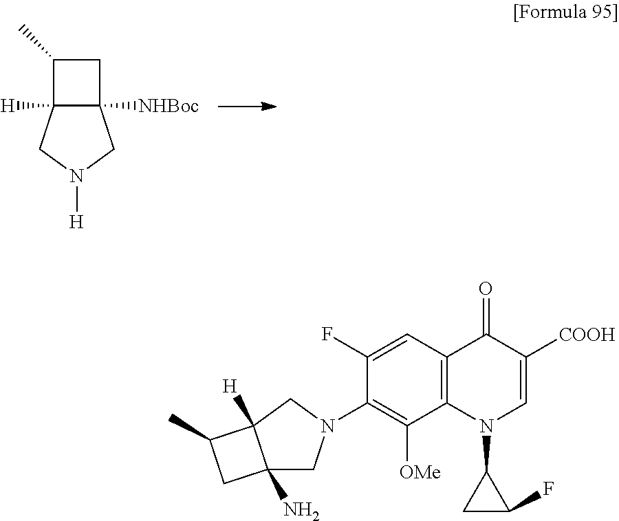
C12([NHBoc])C([H])(CN([H])C1)C(C)C2.C1=C(F)C(N2CC3(N)C([H])(C2)C(C)C3)=C([OMe])C2=C1C(=O)C([COOH])=CN2C1CC1F
